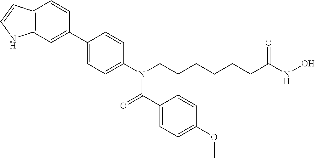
C1(C2=CC3=C(C=C2)C=CN3)=CC=C(N(CCCCCCC(NO)=O)C(C2=CC=C(OC)C=C2)=O)C=C1
